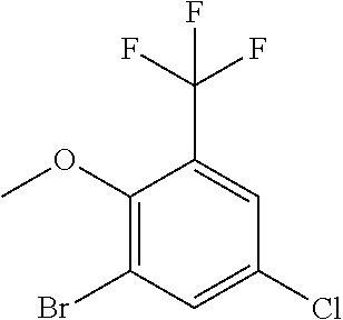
C1(OC)=C(Br)C=C(Cl)C=C1C(F)(F)F
